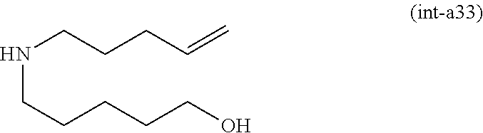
N(CCCCCO)CCCC=C
